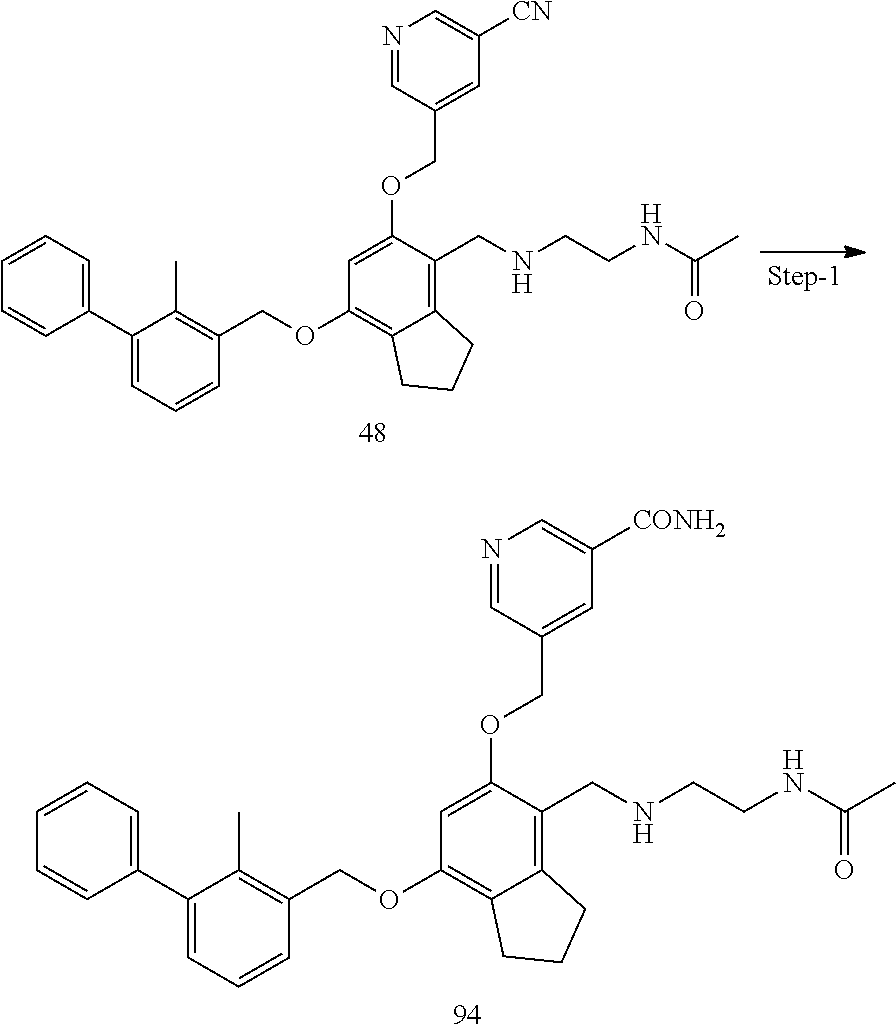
C1(C2=CC=CC=C2)=CC=CC(COC2=C3C(=C(CNCCNC(C)=O)C(OCC4=CC([CN])=CN=C4)=C2)CCC3)=C1C.C1(C2=CC=CC=C2)=CC=CC(COC2=C3C(=C(CNCCNC(C)=O)C(OCC4=CC([CONH2])=CN=C4)=C2)CCC3)=C1C
